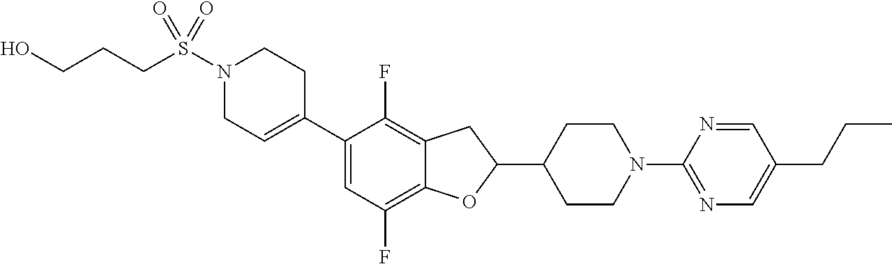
N1(S(CCCO)(=O)=O)CC=C(C2=CC(F)=C3C(=C2F)CC(C2CCN(C4=NC=C(CCC)C=N4)CC2)O3)CC1
